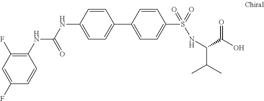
N(C(NC1=CC=C(C2=CC=C(S(=O)(=O)NC(C(C)C)C(O)=O)C=C2)C=C1)=O)C1=C(F)C=C(F)C=C1
